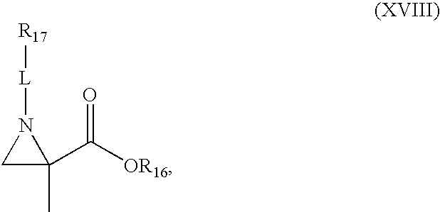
C1C(C([OR16])=O)(C)N1[L][R17]
